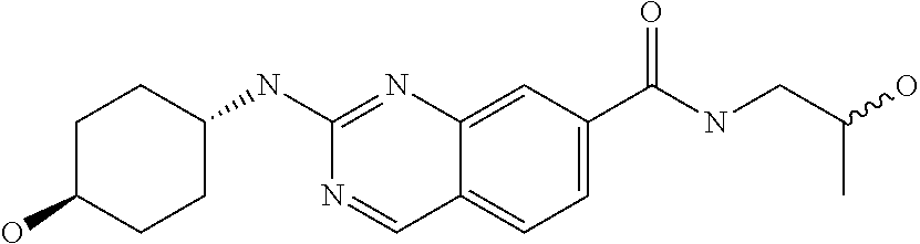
C1(O)CCC(NC2=NC3=CC(C(NCC(O)C)=O)=CC=C3C=N2)CC1
